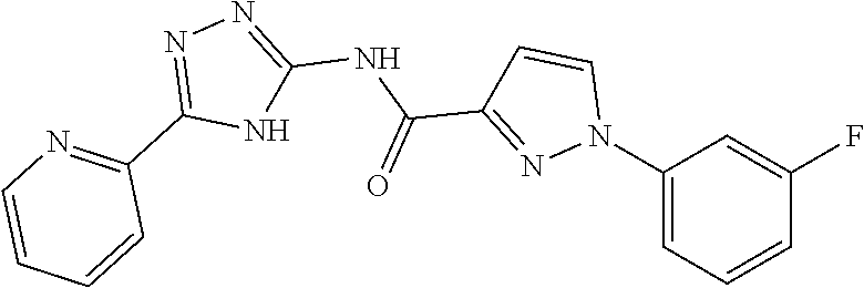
C1=CC=C(N2C=CC(C(=O)NC3=NN=C(C4=NC=CC=C4)N3)=N2)C=C1F
